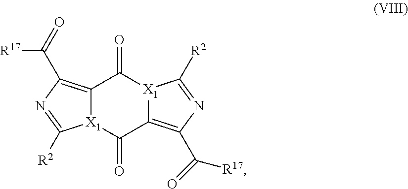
C12=C(C([R17])=O)N=C([R2])[X1]1C(=O)C1=C(C([R17])=O)N=C([R2])[X1]1C2=O
